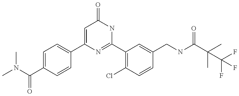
C1(C2=CC=C(C(N(C)C)=O)C=C2)=CC(=O)NC(C2=C(Cl)C=CC(CNC(C(C)(C)C(F)(F)F)=O)=C2)=N1
